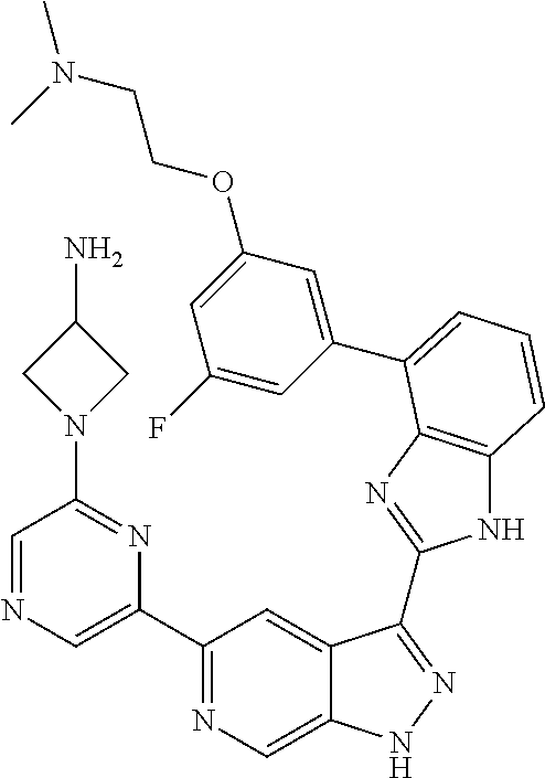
C1(C2=NC=C3C(=C2)C(C2=NC4=C(N2)C=CC=C4C2=CC(OCCN(C)C)=CC(F)=C2)=NN3)=CN=CC(N2CC(N)C2)=N1
